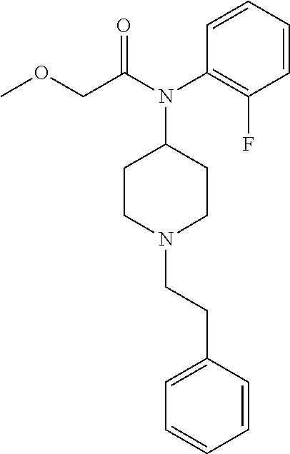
C1=CC=CC(CCN2CCC(N(C(=O)COC)C3=C(F)C=CC=C3)CC2)=C1
